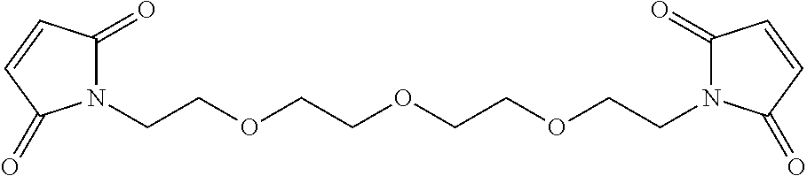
N1(CCOCCOCCOCCN2C(=O)C=CC2=O)C(=O)C=CC1=O
